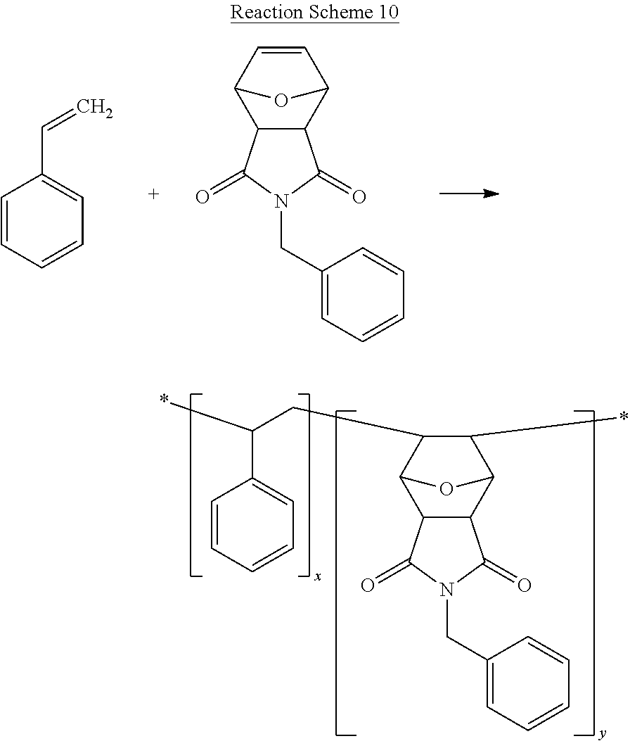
C1=CC=CC=C1C=C.C12C(C3C=CC1O3)C(=O)N(CC1=CC=CC=C1)C2=O.C12C(C3C(*)C(CC(*)C4=CC=CC=C4)C1O3)C(=O)N(CC1=CC=CC=C1)C2=O
